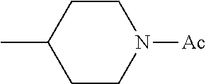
C1CN([Ac])CCC1C
